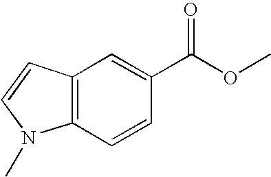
C12=C(C=CC(C(OC)=O)=C1)N(C)C=C2
